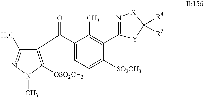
C1(C)=NN(C)C([OSO2CH3])=C1C(=O)C1=CC=C([SO2CH3])C(C2=N[X]C([R4])([R5])[Y]2)=C1C
